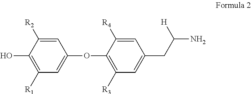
C1=C([R2])C(O)=C([R1])C=C1OC1=C([R3])C=C(CC([H])N)C=C1[R4]
